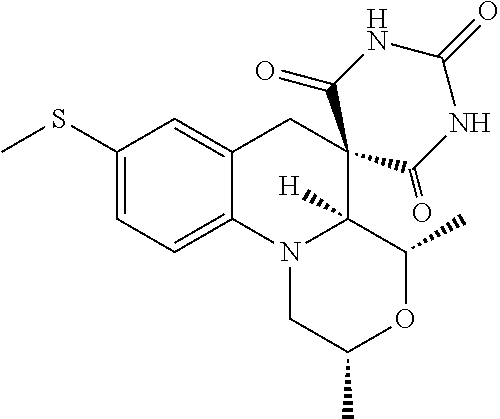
C1(SC)=CC=C2C(=C1)CC1(C3([H])N2CC(C)OC3C)C(=O)NC(=O)NC1=O
